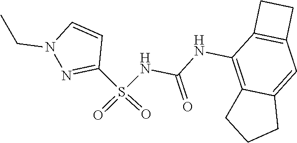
C(NC1=C2C(=CC3=C1CC3)CCC2)(=O)NS(C1=NN(CC)C=C1)(=O)=O
